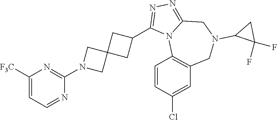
C1=C([F3C])N=C(N2CC3(C2)CC(C2=NN=C4N2C2=C(CN(C5C(F)(F)C5)C4)C=C(Cl)C=C2)C3)N=C1
